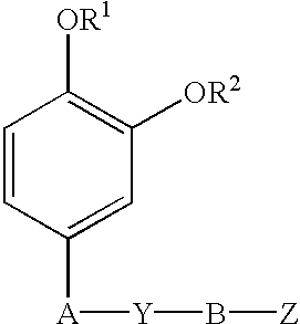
C1=CC([A][Y]B[Z])=CC([OR2])=C1[OR1]
